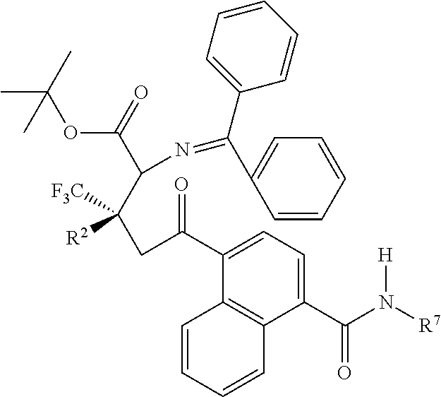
C1(C(N([R7])[H])=O)=CC=C(C(CC(C(N=C(C2=CC=CC=C2)C2=CC=CC=C2)C(=O)OC(C)(C)C)([F3C])[R2])=O)C2=C1C=CC=C2
